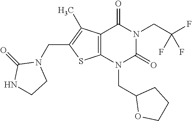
C12=C(N(CC3OCCC3)C(=O)N(CC(F)(F)F)C1=O)SC(CN1C(=O)NCC1)=C2C
